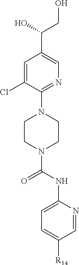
C1=C(Cl)C(N2CCN(C(NC3=CC=C([R14])C=N3)=O)CC2)=NC=C1C(O)CO
